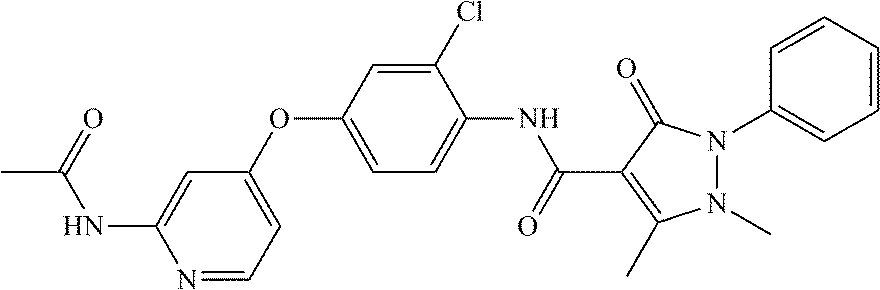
N1=CC=C(OC2=CC=C(NC(C3=C(C)N(C)N(C4=CC=CC=C4)C3=O)=O)C(Cl)=C2)C=C1NC(=O)C
